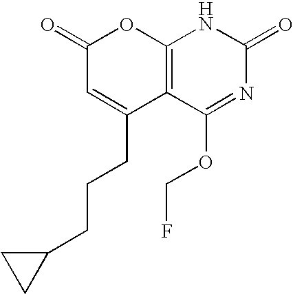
C1(=O)C=C(CCCC2CC2)C2=C(O1)NC(=O)N=C2OCF
